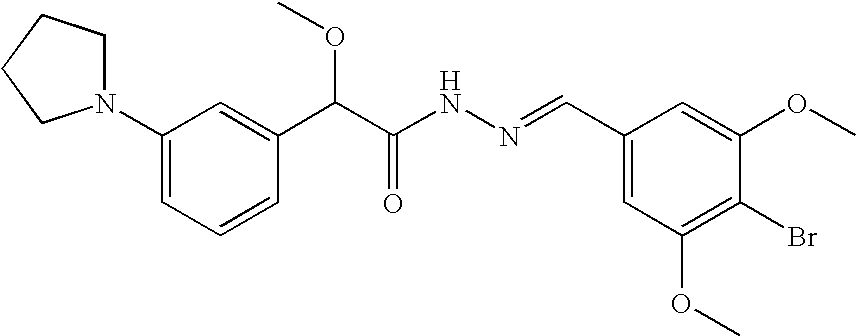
C1(N2CCCC2)=CC=CC(C(C(NN=CC2=CC(OC)=C(Br)C(OC)=C2)=O)OC)=C1
